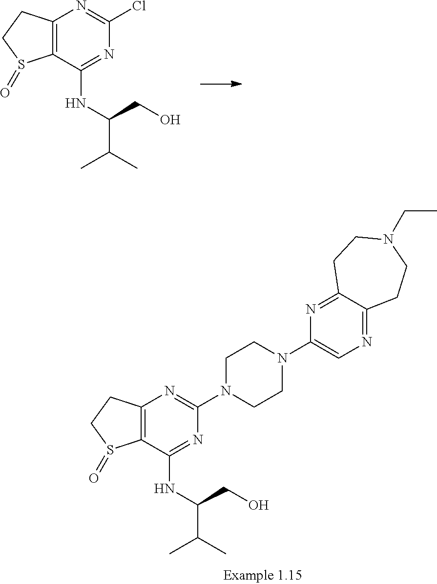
C12=C(C(NC(C(C)C)CO)=NC(Cl)=N1)S(=O)CC2.C12=C(C(NC(C(C)C)CO)=NC(N3CCN(C4=CN=C5C(=N4)CCN(CC)CC5)CC3)=N1)S(=O)CC2
